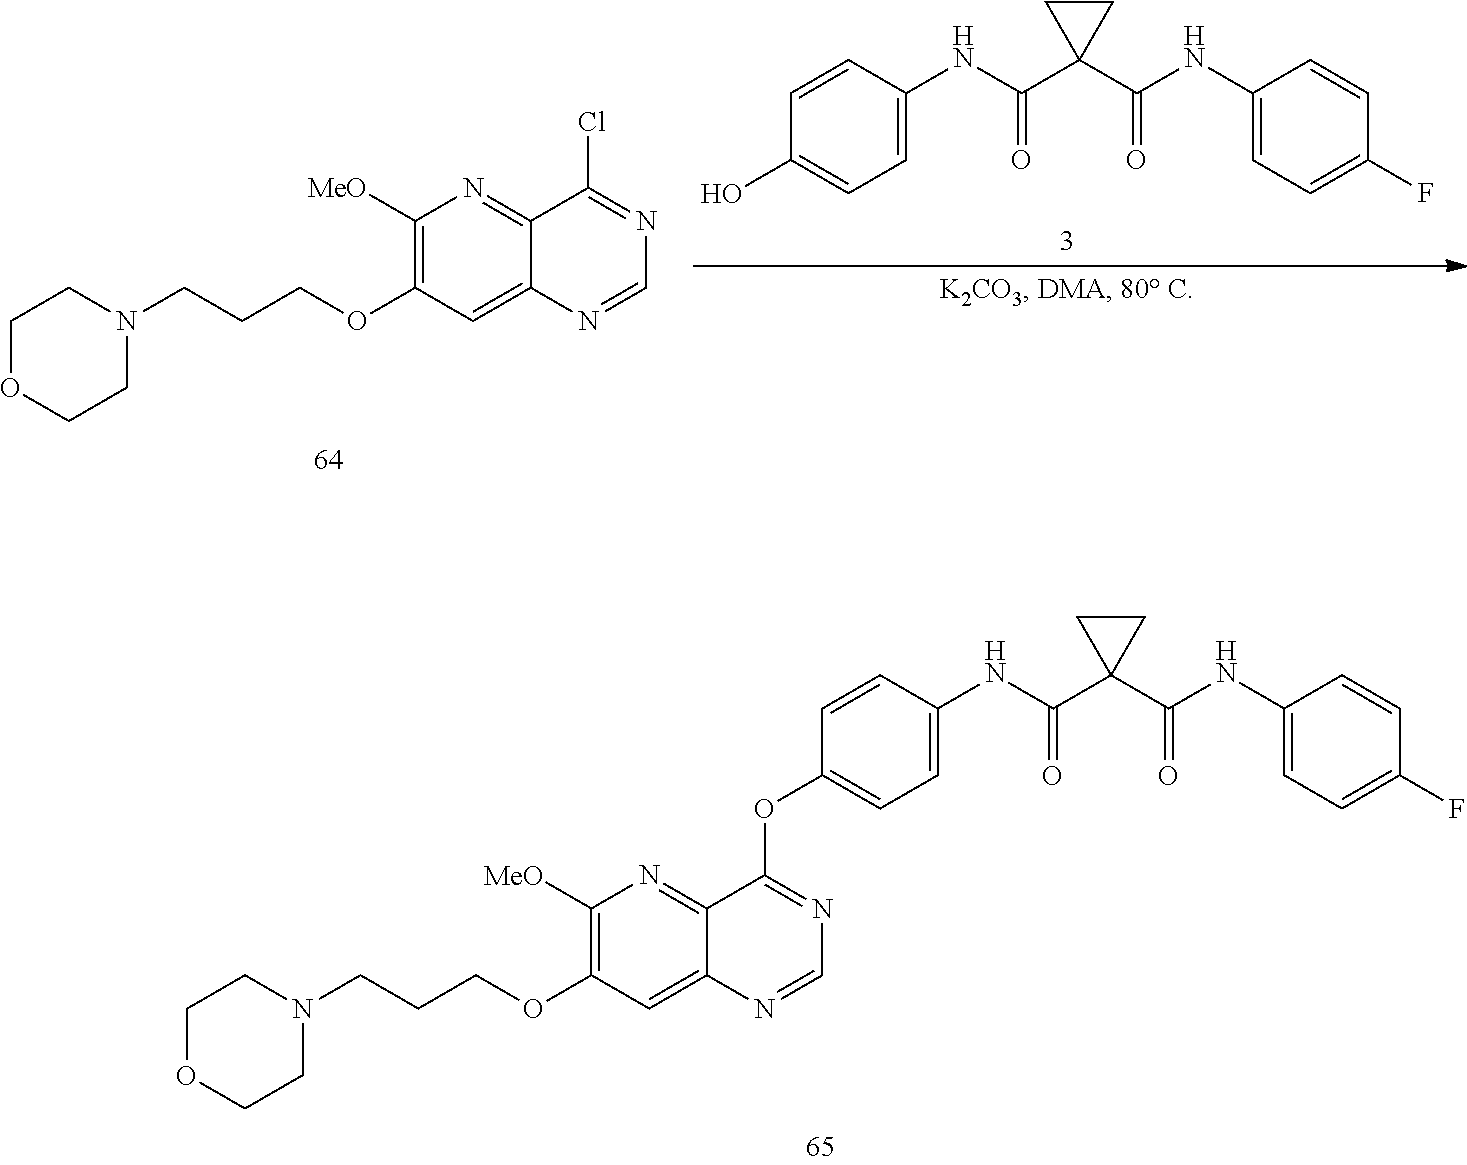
C1OCCN(CCCOC2=C([MeO])N=C3C(=C2)N=CN=C3OC2=CC=C(NC(C3(C(NC4=CC=C(F)C=C4)=O)CC3)=O)C=C2)C1.C1OCCN(CCCOC2=C([MeO])N=C3C(=C2)N=CN=C3Cl)C1.C1=C(NC(C2(C(NC3=CC=C(F)C=C3)=O)CC2)=O)C=CC(O)=C1
